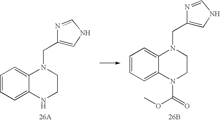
C1=CC=C2C(=C1)N(CC1=CNC=N1)CCN2.[26A].C1=CC=C2C(=C1)N(CC1=CNC=N1)CCN2C(=O)OC.[26B]
